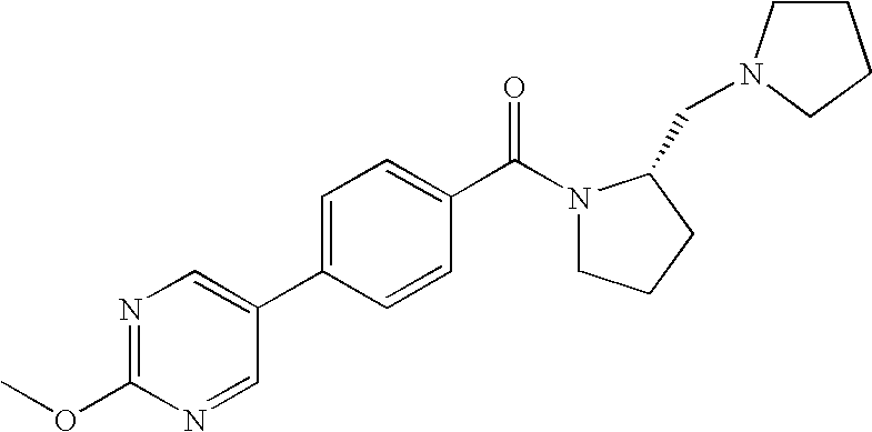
C1=C(C2=CN=C(OC)N=C2)C=CC(C(N2CCCC2CN2CCCC2)=O)=C1
